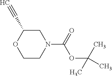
O1CCN(C(=O)OC(C)(C)C)CC1C#C
